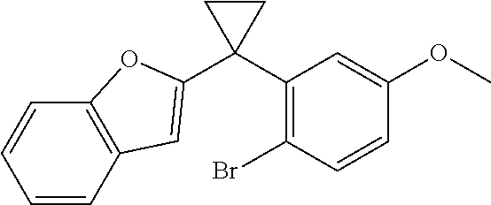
C1(C2(C3=CC4=C(O3)C=CC=C4)CC2)=C(Br)C=CC(OC)=C1
